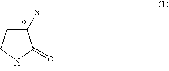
C1([X])CCNC1=O
